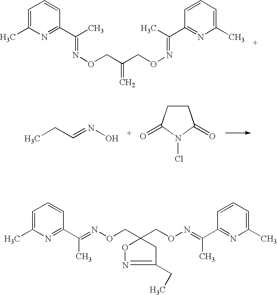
C1=C(C)N=C(C(C)=NOCC(CON=C(C2=NC(C)=CC=C2)C)=C)C=C1.CCC=NO.C1CC(=O)N(Cl)C1=O.C1=C(C)N=C(C(=NOCC2(CON=C(C)C3=NC(C)=CC=C3)CC(CC)=NO2)C)C=C1
